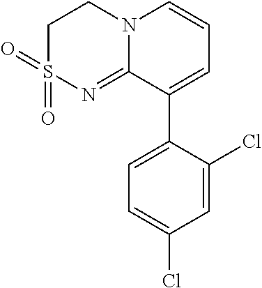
C1S(=O)(=O)N=C2N(C1)C=CC=C2C1=CC=C(Cl)C=C1Cl
